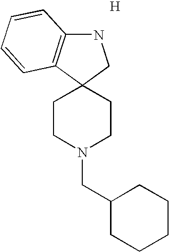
N1C2=C(C3(C1)CCN(CC1CCCCC1)CC3)C=CC=C2.[H]
